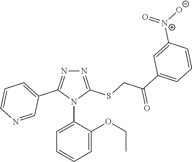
N1=C(SCC(C2=CC=CC([N+]([O-])=O)=C2)=O)N(C2=CC=CC=C2OCC)C(C2=CC=CN=C2)=N1
